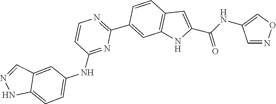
N1=C(NC2=CC=C3C(=C2)C=NN3)C=CN=C1C1=CC2=C(C=C1)C=C(C(=O)NC1=CON=C1)N2
